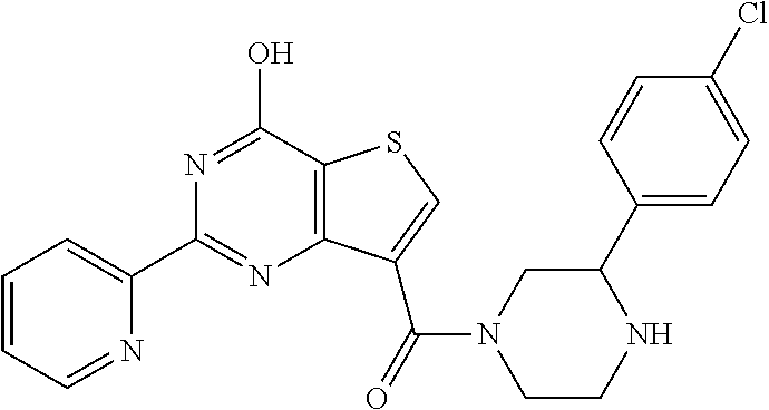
N1=C(O)C2=C(N=C1C1=CC=CC=N1)C(C(N1CCNC(C3=CC=C(Cl)C=C3)C1)=O)=CS2
